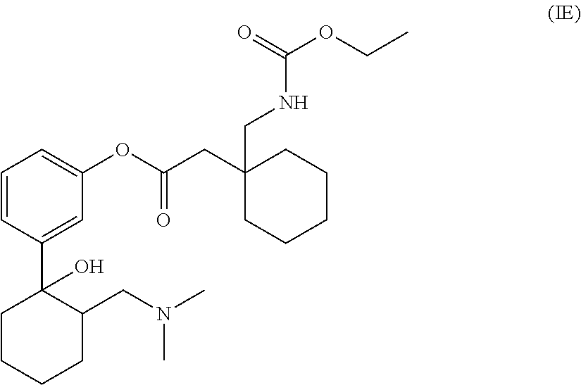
C1=CC(C2(O)C(CN(C)C)CCCC2)=CC(OC(=O)CC2(CNC(=O)OCC)CCCCC2)=C1
